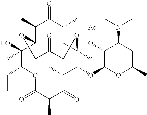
C1(C)C(=O)C(C)C2OCC(=O)COC(C)(C(OC3OC(C)CC(N(C)C)C3O[Ac])C(C)C(=O)C(C)C(=O)OC(CC)C2(O)C)C1
